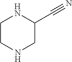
C1CNCC(C#N)N1
